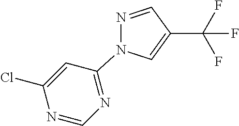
C1(C(F)(F)F)=CN(C2=NC=NC(Cl)=C2)N=C1
